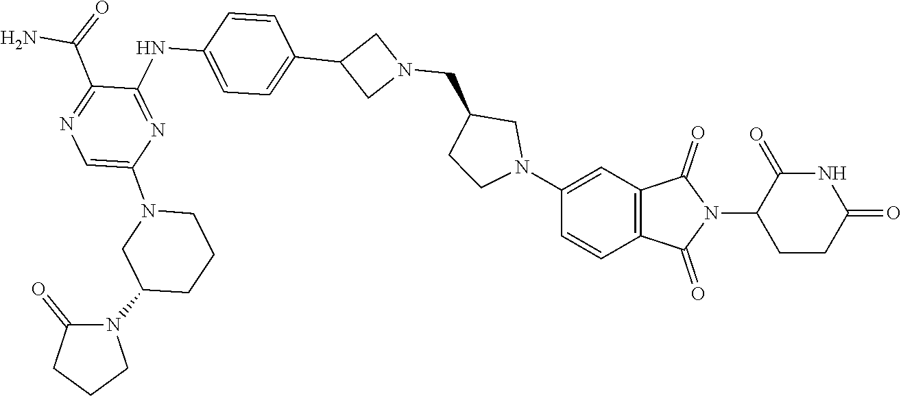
C1(=O)CCCN1C1CN(C2=CN=C(C(N)=O)C(NC3=CC=C(C4CN(CC5CCN(C6=CC7=C(C=C6)C(=O)N(C6C(=O)NC(=O)CC6)C7=O)C5)C4)C=C3)=N2)CCC1
